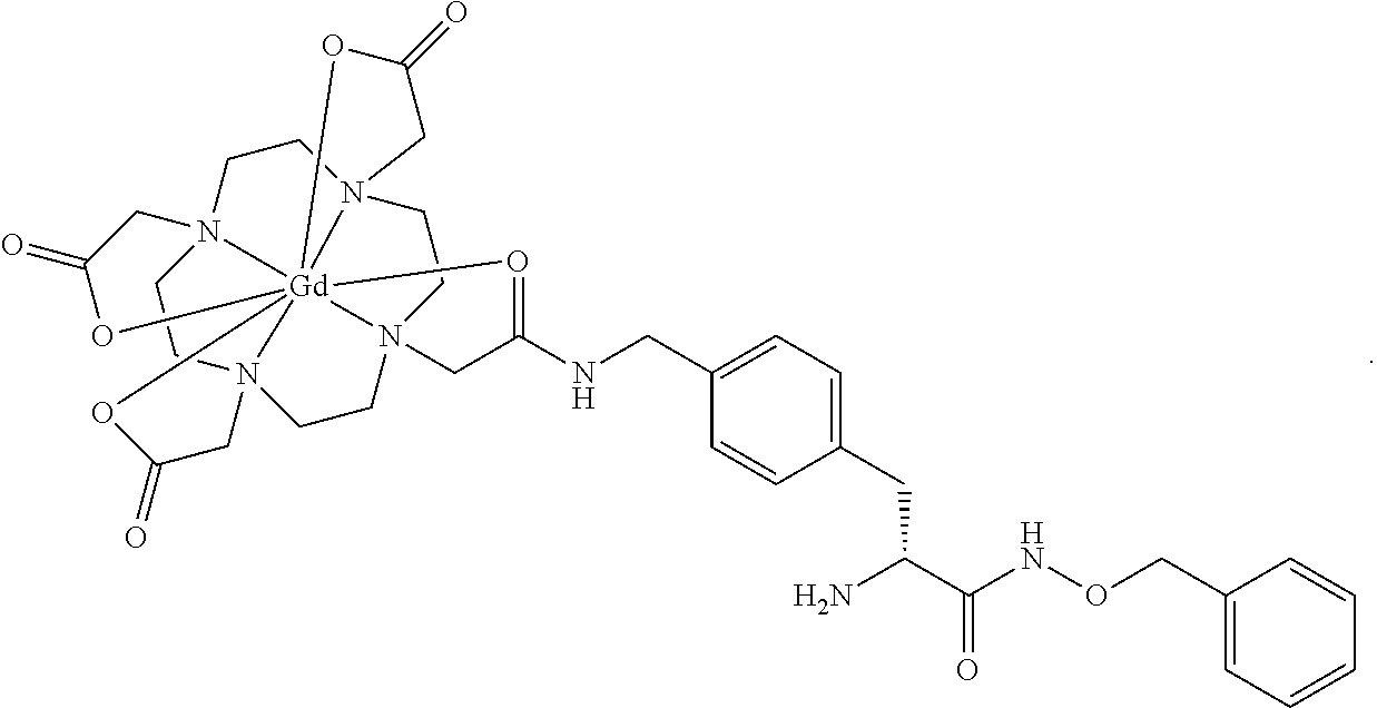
C(C1=CC=C(CNC2=O[Gd]345678N9(CCN3(C2)CCN4(CCN5(CC9)CC(=O)O6)CC(=O)O7)CC(=O)O8)C=C1)C(C(NOCC1=CC=CC=C1)=O)N
